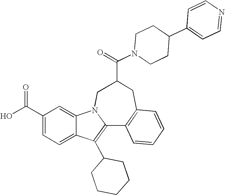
C1(C(O)=O)=CC=C2C(=C1)N1C(=C2C2CCCCC2)C2=C(CC(C(=O)N3CCC(C4=CC=NC=C4)CC3)C1)C=CC=C2
